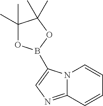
C12=NC=C(B3OC(C)(C)C(C)(C)O3)N1C=CC=C2
